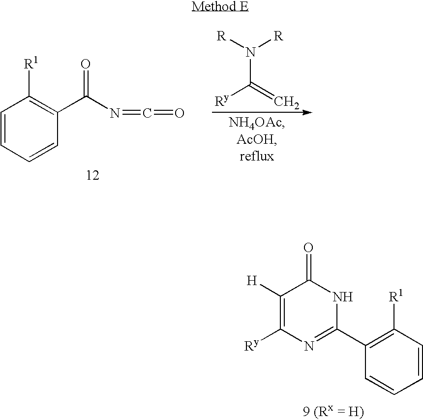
C1=CC=CC(C(N=C=O)=O)=C1[R1].N(C(=C)[Ry])([R])[R].C1([H])=C([Ry])N=C(C2=C([R1])C=CC=C2)NC1=O
